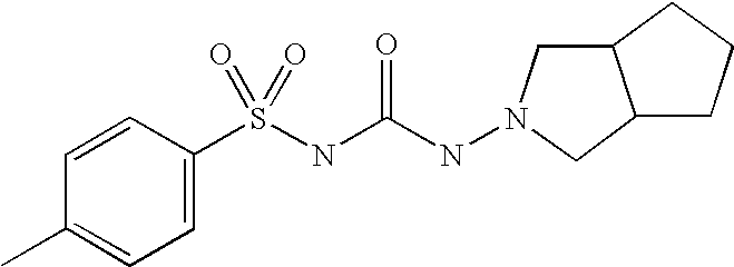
CC1=CC=C(S(NC(NN2CC3C(C2)CCC3)=O)(=O)=O)C=C1
